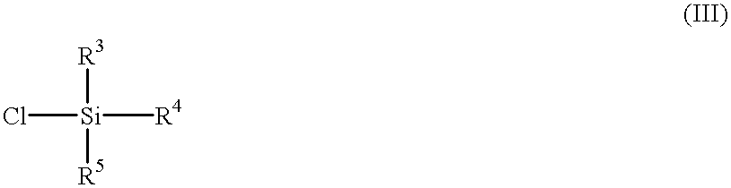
Cl[Si]([R4])([R3])[R5]
